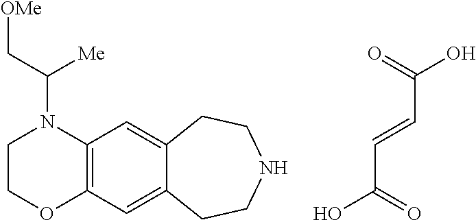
OC(=O)C=CC(O)=O.C1COC2=C(N1C(C[OMe])[Me])C=C1C(=C2)CCNCC1
